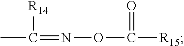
CC([R14])=NOC([R15])=O
